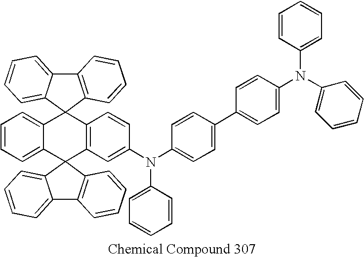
C12=CC=CC=C1C1(C3=C(C=CC(N(C4=CC=C(C5=CC=C(N(C6=CC=CC=C6)C6=CC=CC=C6)C=C5)C=C4)C4=CC=CC=C4)=C3)C23C2=CC=CC=C2C2=C3C=CC=C2)C2=C(C3=CC=CC=C31)C=CC=C2
